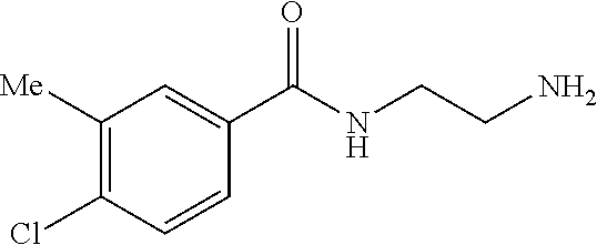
C1([Me])=C(Cl)C=CC(C(NCCN)=O)=C1
